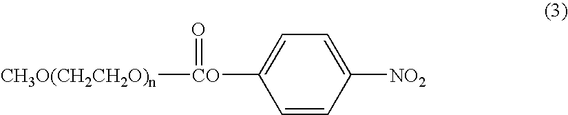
[CO]([CH3O(CH2CH2O)n])(=O)C1=CC=C([NO2])C=C1
